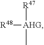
[R47][AHG]([R48])C
